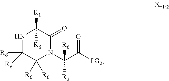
N1C([R6])([R6])C([R6])([R6])N(C(C([PG2])=O)([R2])[R6])C(=O)C1([R1])[R6]
